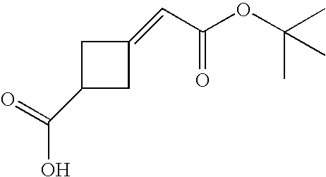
C1C(C(=O)O)CC1=CC(OC(C)(C)C)=O
